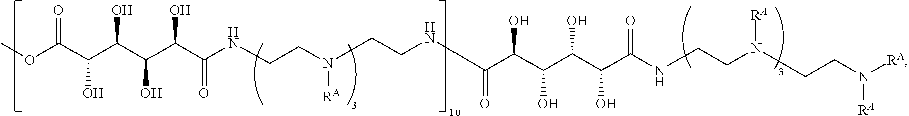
O(C(C(C(C(C(C(NCCN(CCNC(C(C(C(C(C(NCCN(CCN([RA])[RA])[RA])=O)O)O)O)O)=O)[RA])=O)O)O)O)O)=O)C
